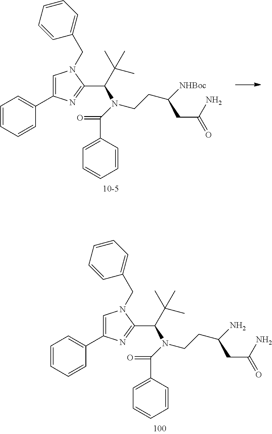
C1=CC=CC(CN2C=C(C3=CC=CC=C3)N=C2C(C(C)(C)C)N(C(C2=CC=CC=C2)=O)CCC(N)CC(=O)N)=C1.C1=CC=CC(CN2C=C(C3=CC=CC=C3)N=C2C(C(C)(C)C)N(C(C2=CC=CC=C2)=O)CCC(N)CC(=O)N)=C1
